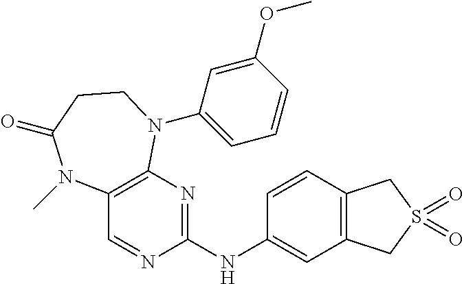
C1(NC2=CC3=C(C=C2)CS(=O)(=O)C3)=NC2=C(C=N1)N(C)C(=O)CCN2C1=CC=CC(OC)=C1
